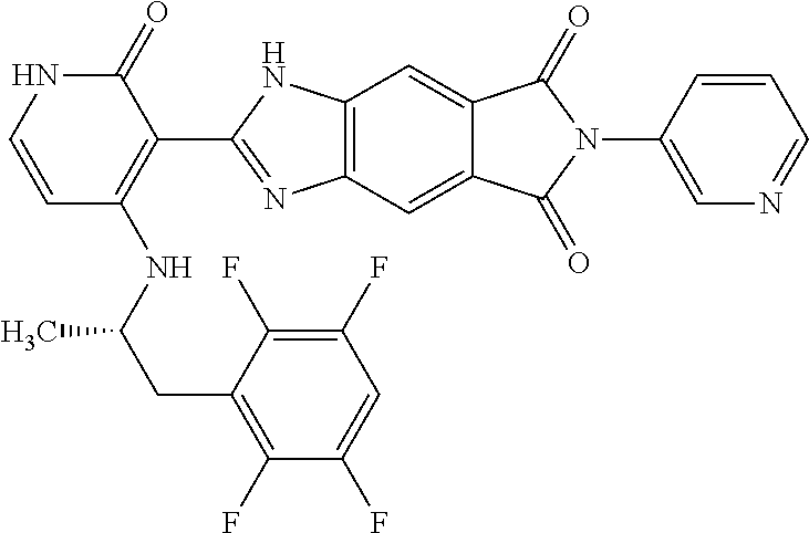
C(C(NC1=C(C2=NC3=C(C=C4C(=C3)C(=O)N(C3=CN=CC=C3)C4=O)N2)C(=O)NC=C1)C)C1=C(F)C(F)=CC(F)=C1F
